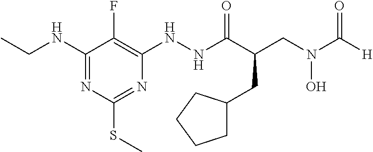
C1(NCC)=NC(SC)=NC(NNC(C(CN(C([H])=O)O)CC2CCCC2)=O)=C1F
